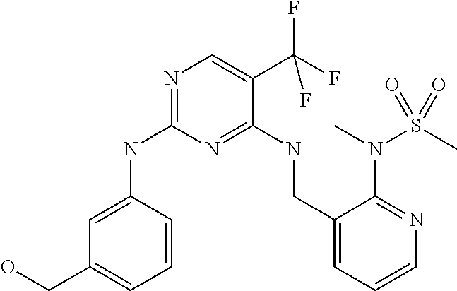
N1=C(NC2=CC(CO)=CC=C2)N=C(NCC2=CC=CN=C2N(C)S(C)(=O)=O)C(C(F)(F)F)=C1
